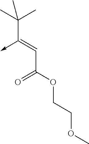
C(C(OCCOC)=O)=C(C(C)(C)C)->C
